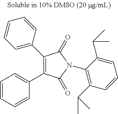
C1(C2=CC=CC=C2)=C(C2=CC=CC=C2)C(=O)N(C2=C(C(C)C)C=CC=C2C(C)C)C1=O
